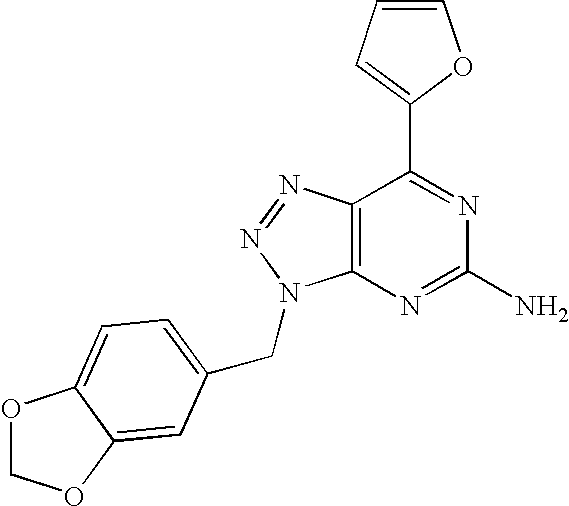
C1=CC=C(C2=NC(N)=NC3=C2N=NN3CC2=CC=C3OCOC3=C2)O1
